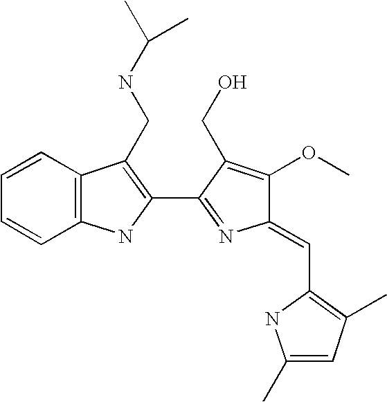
C1=CC2=C(C=C1)NC(C1=NC(=CC3=C(C)C=C(C)N3)C(OC)=C1CO)=C2CNC(C)C
